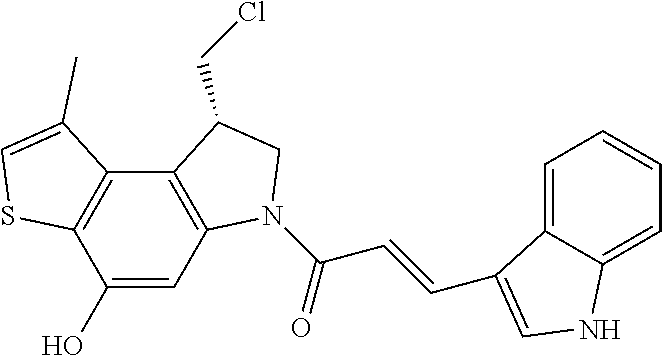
C1(O)=CC2=C(C3=C1SC=C3C)C(CCl)CN2C(=O)C=CC1=CNC2=CC=CC=C21
